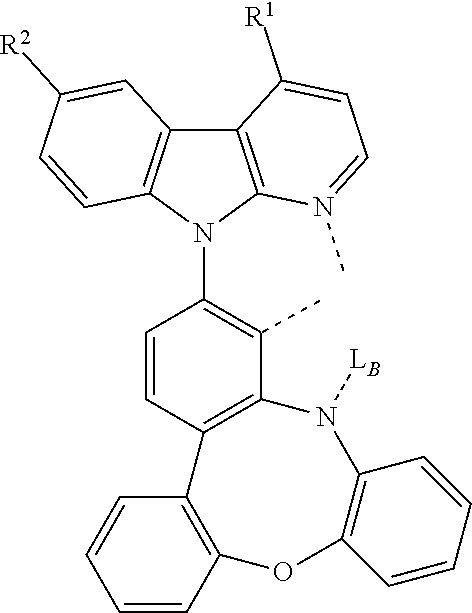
CC1=C(N2C3=C(C4=C2C=CC([R2])=C4)C([R1])=CC=N3C)C=CC2=C1N([LB])C1=C(OC3=C2C=CC=C3)C=CC=C1
